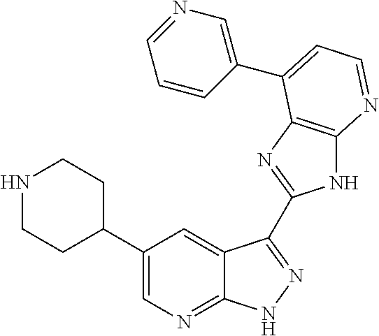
C1(C2=CN=C3C(=C2)C(C2=NC4=C(N2)N=CC=C4C2=CN=CC=C2)=NN3)CCNCC1
